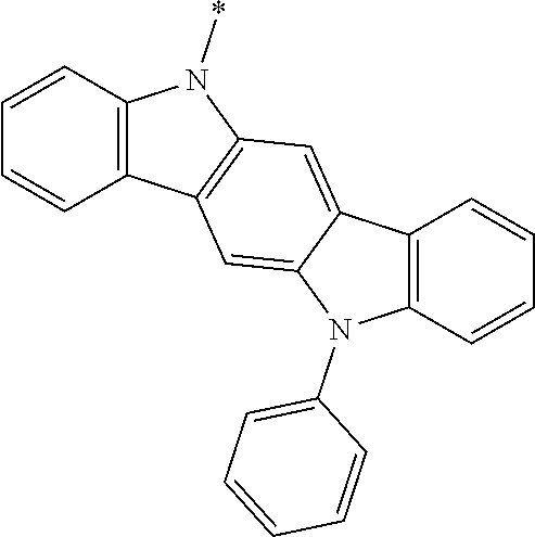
C1=CC2=C(C=C1)C1=C(N2*)C=C2C(=C1)N(C1=CC=CC=C1)C1=C2C=CC=C1
